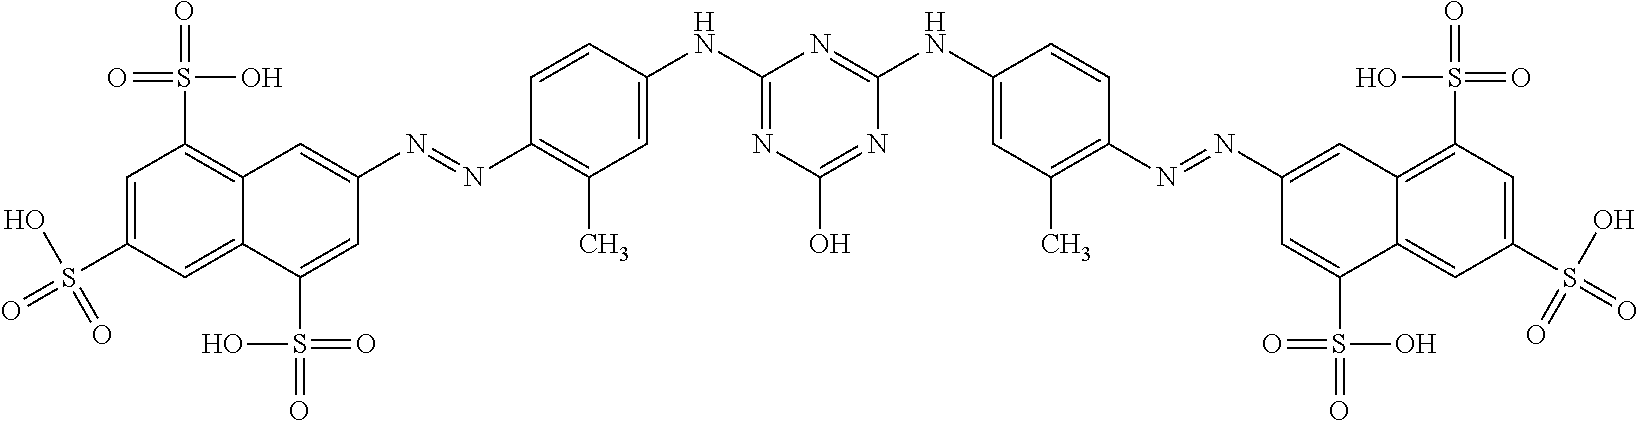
C1=C(S(=O)(O)=O)C=C2C(=C1S(=O)(O)=O)C=C(N=NC1=C(C)C=C(NC3=NC(O)=NC(NC4=CC(C)=C(N=NC5=CC6=C(S(=O)(=O)O)C=C(S(=O)(O)=O)C=C6C(S(=O)(O)=O)=C5)C=C4)=N3)C=C1)C=C2S(=O)(=O)O
